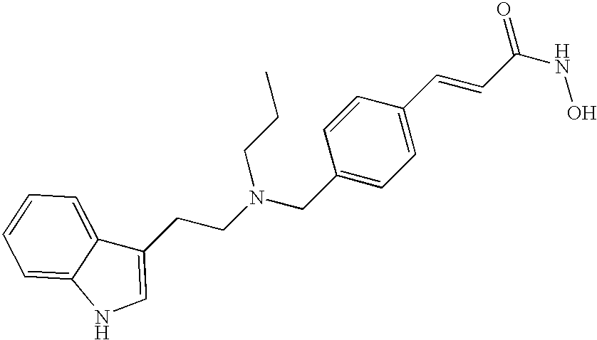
C1(CN(CCC2=CNC3=CC=CC=C23)CCC)=CC=C(C=CC(NO)=O)C=C1
